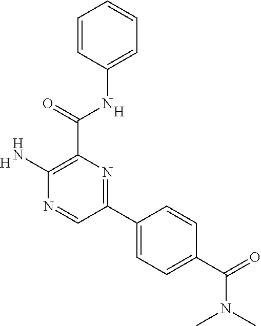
C1=CC=CC=C1NC(C1=C(N)N=CC(C2=CC=C(C(=O)N(C)C)C=C2)=N1)=O.[H].[H]
